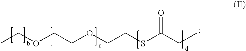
CCOCCOCCSC(CC)=O
